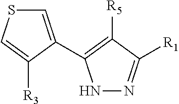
C1=C(C2=C([R5])C([R1])=NN2)C([R3])=CS1
